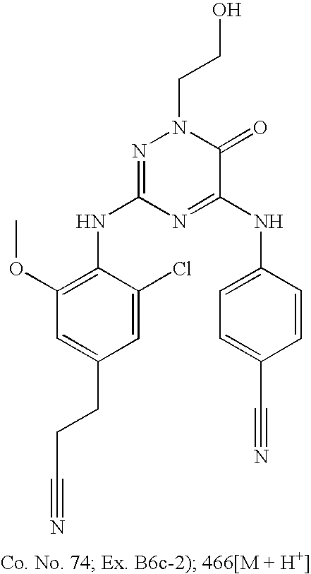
C1=C(CCC#N)C=C(Cl)C(NC2=NN(CCO)C(=O)C(NC3=CC=C(C#N)C=C3)=N2)=C1OC
